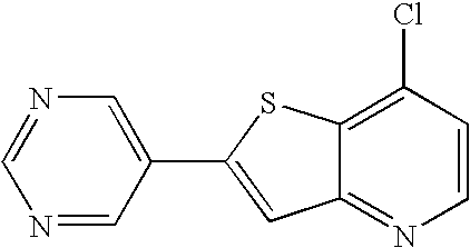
C12=NC=CC(Cl)=C1SC(C1=CN=CN=C1)=C2
